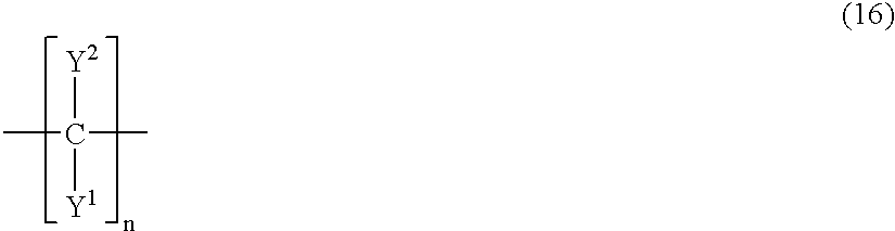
CC([Y2])([Y1])C
